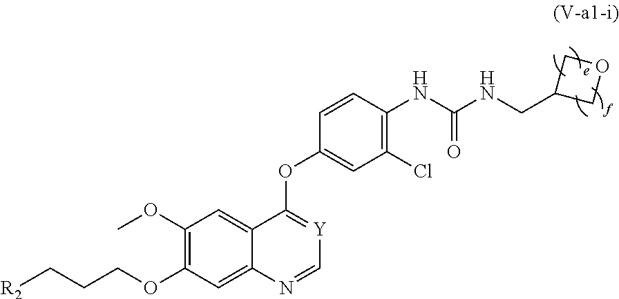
C1(OC)=C(OCCC[R2])C=C2C(=C1)C(OC1=CC(Cl)=C(NC(NCC3COC3)=O)C=C1)=[Y]C=N2
